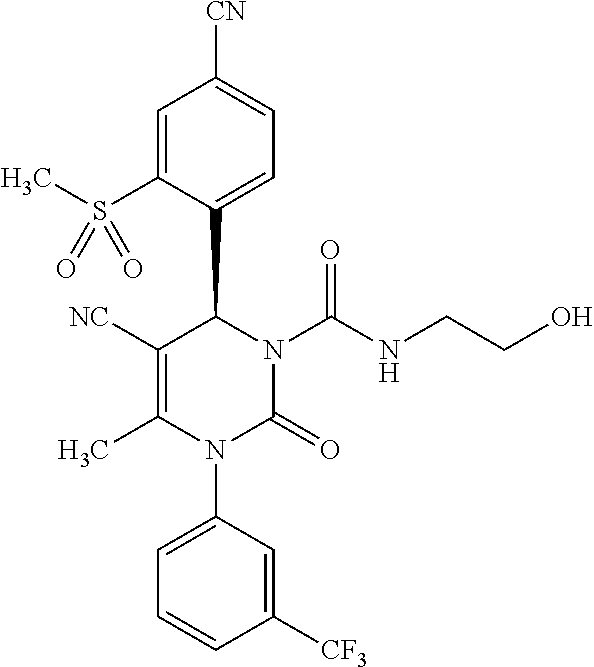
C1([NC])=C(C)N(C2=CC=CC([CF3])=C2)C(=O)N(C(NCCO)=O)C1C1=CC=C([CN])C=C1S(C)(=O)=O
